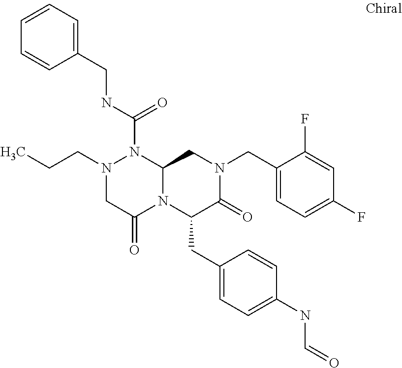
N(C(=O)N1N(CCC)CC(=O)N2C1CN(CC1=CC=C(F)C=C1F)C(=O)C2CC1=CC=C(NC=O)C=C1)CC1=CC=CC=C1
